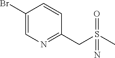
C1(Br)=CN=C(CS(C)(=O)=N)C=C1
